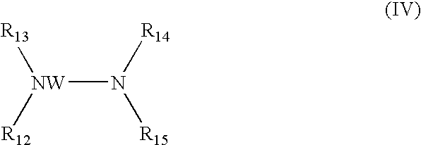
[R13][NW]([R12])N([R14])[R15]
